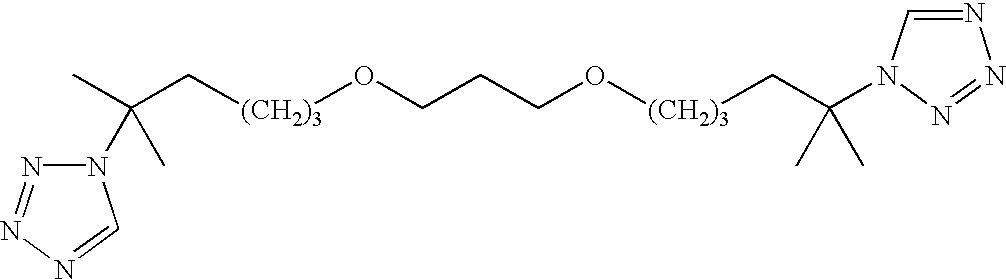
C([(CH2)3]OCCCO[(CH2)3]CC(C)(C)N1C=NN=N1)C(C)(C)N1N=NN=C1
